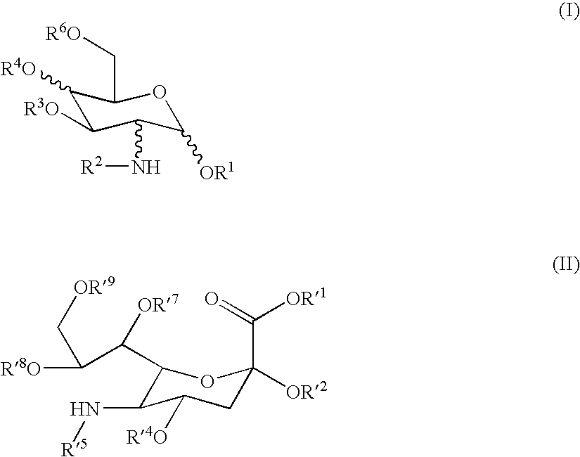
C1([R4O])C([R3O])C(N[R2])C([OR1])OC1C[R6O].C1(C(C([R8O])C[OR9])[OR7])C(N[R5])C([R4O])CC(C(=O)[OR1])([OR2])O1
